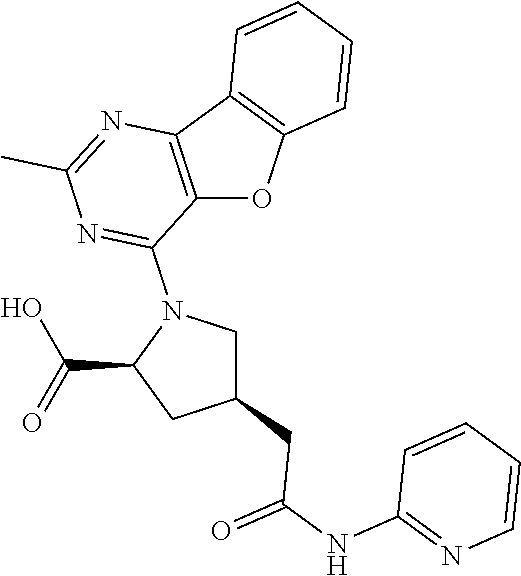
C12=C(C3=C(O1)C=CC=C3)N=C(C)N=C2N1C(C(=O)O)CC(CC(=O)NC2=NC=CC=C2)C1
